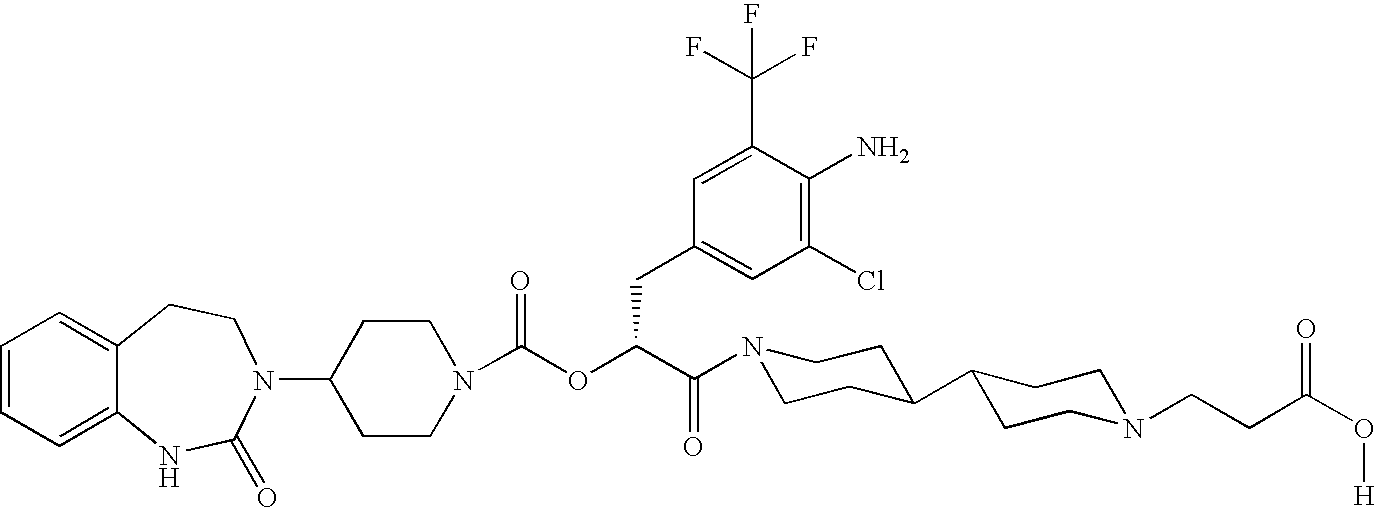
C1=CC=C2C(=C1)CCN(C1CCN(C(OC(C(N3CCC(C4CCN(CCC(O[H])=O)CC4)CC3)=O)CC3=CC(Cl)=C(N)C(C(F)(F)F)=C3)=O)CC1)C(=O)N2
